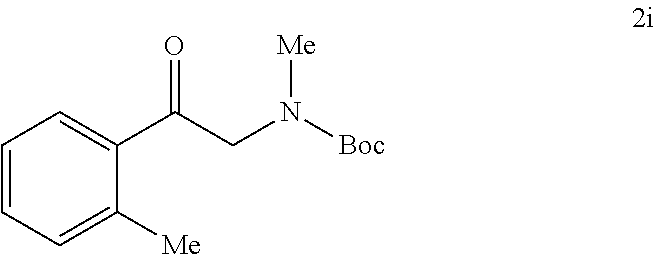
C1=CC=C([Me])C(C(CN([Boc])[Me])=O)=C1
